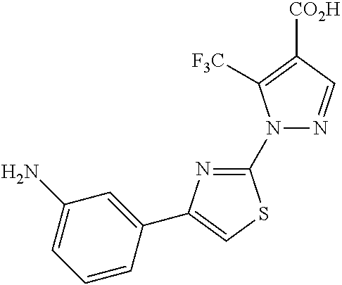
C1(N2N=CC([CO2H])=C2[F3C])=NC(C2=CC(N)=CC=C2)=CS1
